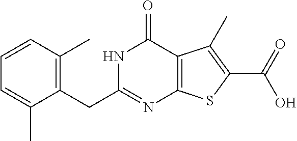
N1C(CC2=C(C)C=CC=C2C)=NC2=C(C1=O)C(C)=C(C(=O)O)S2
